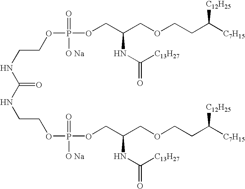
C(NC(=O)NCCOP([O Na])(=O)OCC(COCCC([C7H15])[C12H25])NC(=O)[C13H27])COP(=O)([O Na])OCC(COCCC([C7H15])[C12H25])NC([C13H27])=O
